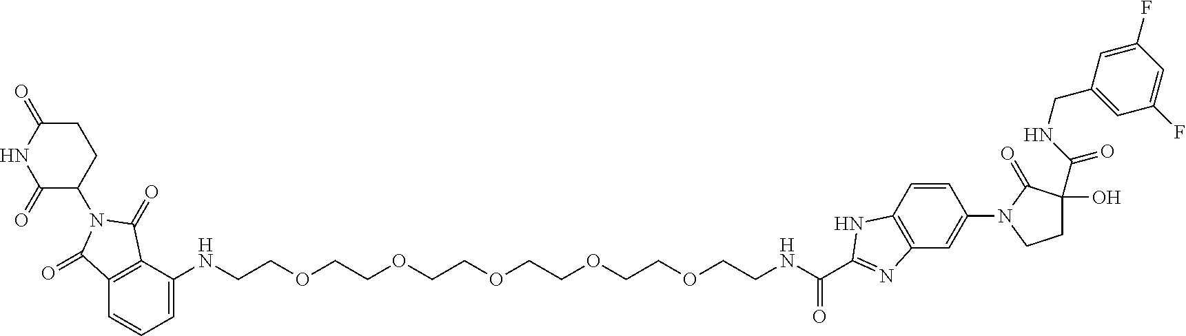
C1=C(NCCOCCOCCOCCOCCOCCNC(C2=NC3=C(C=CC(N4CCC(O)(C(NCC5=CC(F)=CC(F)=C5)=O)C4=O)=C3)N2)=O)C2=C(C=C1)C(=O)N(C1CCC(=O)NC1=O)C2=O
